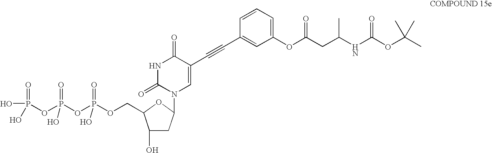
CC(OC(NC(CC(OC1=CC=CC(C#CC2=CN(C3CC(O)C(COP(OP(OP(=O)(O)O)(=O)O)(=O)O)O3)C(=O)NC2=O)=C1)=O)C)=O)(C)C
